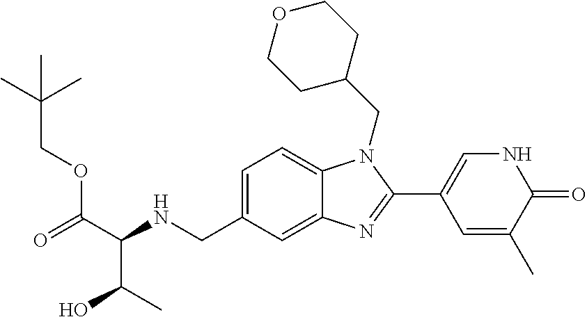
O=C(C(NCC1=CC=C2C(=C1)N=C(C1=CNC(=O)C(C)=C1)N2CC1CCOCC1)C(C)O)OCC(C)(C)C
